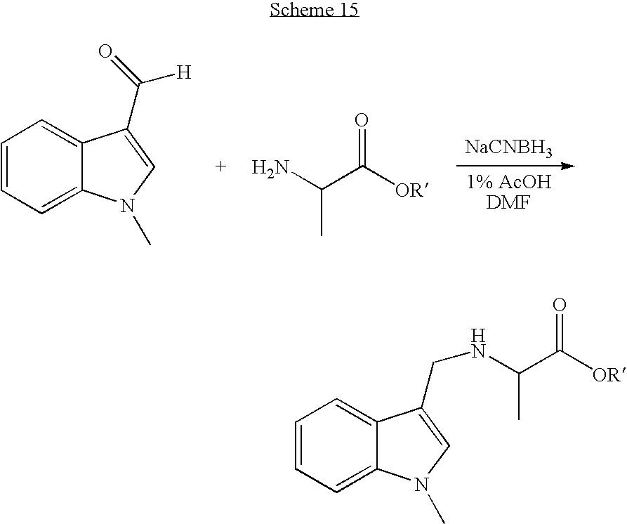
C1=CC=C2C(=C1)C(C(=O)[H])=CN2C.NC(C([OR])=O)C.[NaCNBH3].C1=CC=C2C(=C1)C(CNC(C([OR])=O)C)=CN2C
